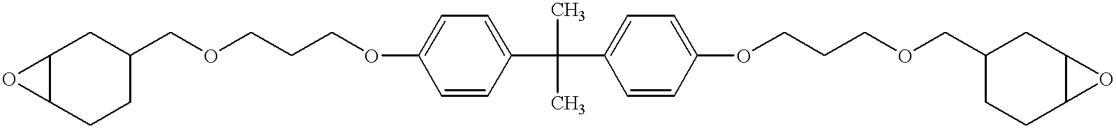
C12C(CCC(COCCCOC3=CC=C(C(C)(C)C4=CC=C(OCCCOCC5CCC6C(C5)O6)C=C4)C=C3)C1)O2
